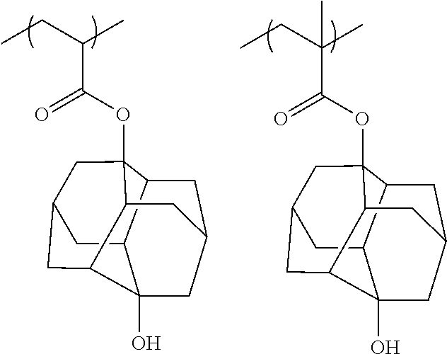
C(C(CC)C)(OC12C3C4C5(O)C(CC(C1)C4)C2CC(C3)C5)=O.C(C(CC)(C)C)(OC12C3C4C5(O)C(CC(C1)C4)C2CC(C3)C5)=O
